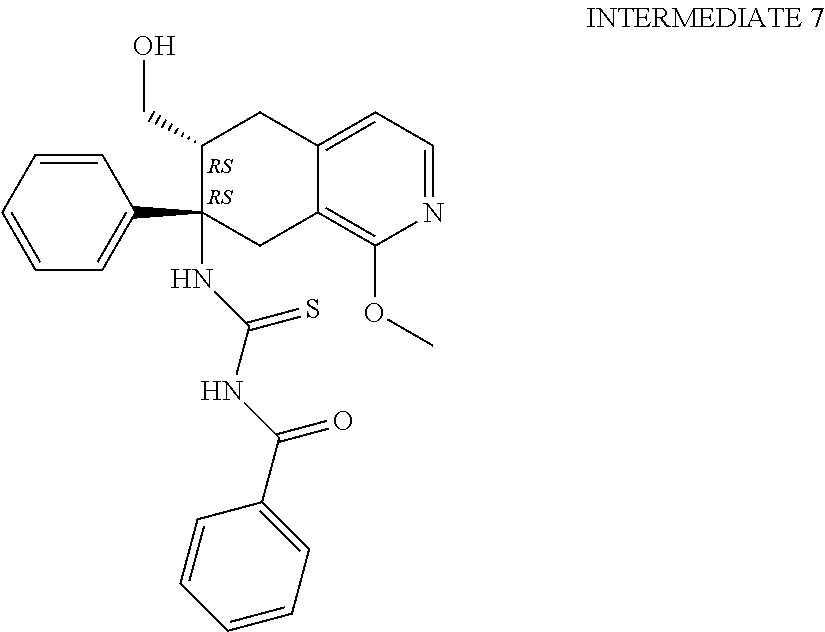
C1=C2C(=C(OC)N=C1)CC(C1=CC=CC=C1)(NC(NC(C1=CC=CC=C1)=O)=S)C(CO)C2
